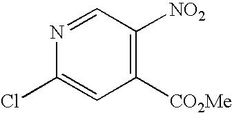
C1([CO2Me])=C([NO2])C=NC(Cl)=C1
